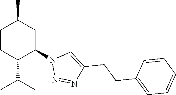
C1CC(C(C)C)C(N2N=NC(CCC3=CC=CC=C3)=C2)CC1C
